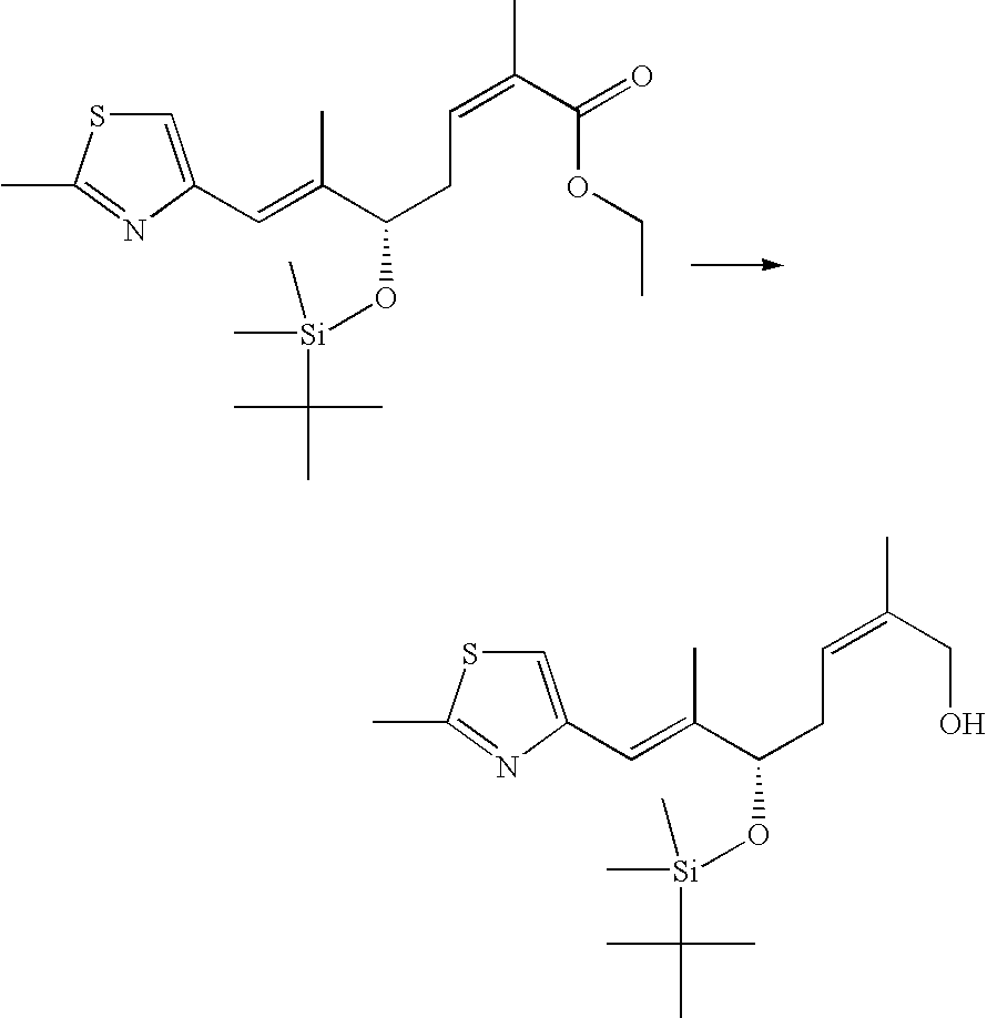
C1=C(C=C(C(CC=C(C)C(=O)OCC)O[Si](C)(C(C)(C)C)C)C)N=C(C)S1.C1=C(C=C(C(CC=C(C)CO)O[Si](C)(C(C)(C)C)C)C)N=C(C)S1
